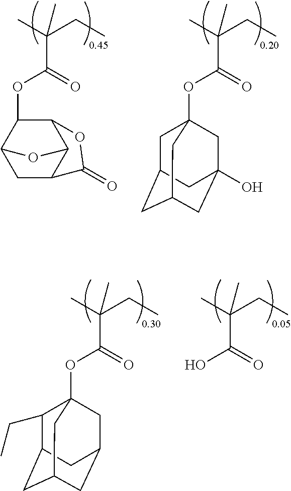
C12CC3C(C(C1OC(=O)C(CC)(C)C)OC3=O)O2.O(C(=O)C(CC)(C)C)C12CC3CC(CC(O)(C1)C3)C2.O(C(=O)C(CC)(C)C)C12C(CC)C3CC(CC(C1)C3)C2.OC(=O)C(CC)(C)C
